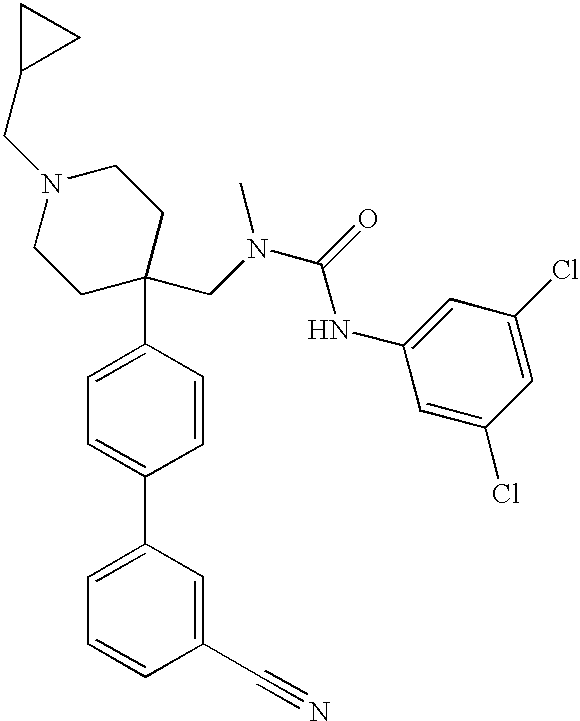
C1N(CC2CC2)CCC(CN(C(=O)NC2=CC(Cl)=CC(Cl)=C2)C)(C2=CC=C(C3=CC=CC(C#N)=C3)C=C2)C1
